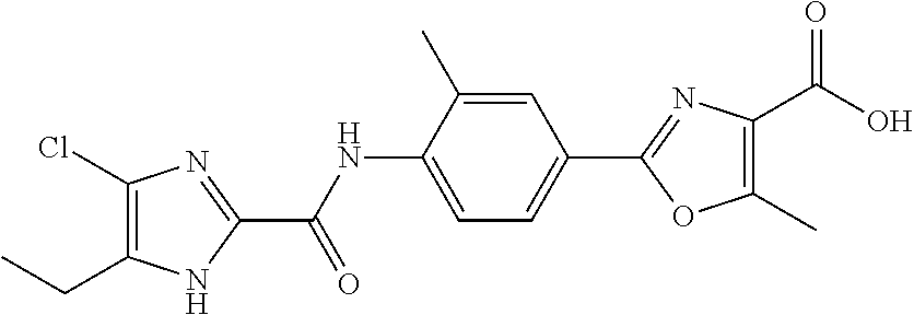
C1(Cl)=C(CC)NC(C(NC2=CC=C(C3=NC(C(O)=O)=C(C)O3)C=C2C)=O)=N1
